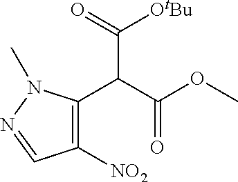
C1([NO2])=C(C(C(OC)=O)C(=O)[OtBu])N(C)N=C1
